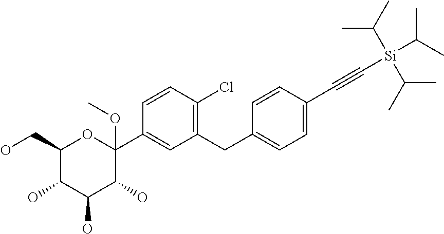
C1(CO)C(O)C(O)C(O)C(C2=CC(CC3=CC=C(C#C[Si](C(C)C)(C(C)C)C(C)C)C=C3)=C(Cl)C=C2)(OC)O1
